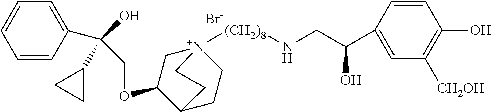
C1=CC(C(O)(COC2C[N+]3([(CH2)8]NCC(O)C4=CC([CH2OH])=C(O)C=C4)CCC2CC3)C2CC2)=CC=C1.[Br-]
